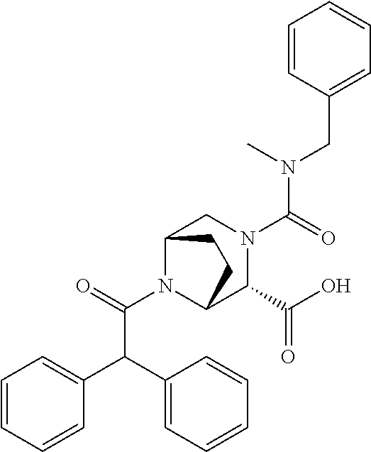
N(C(=O)N1CC2N(C(=O)C(C3=CC=CC=C3)C3=CC=CC=C3)C(C1C(O)=O)CC2)(CC1=CC=CC=C1)C
